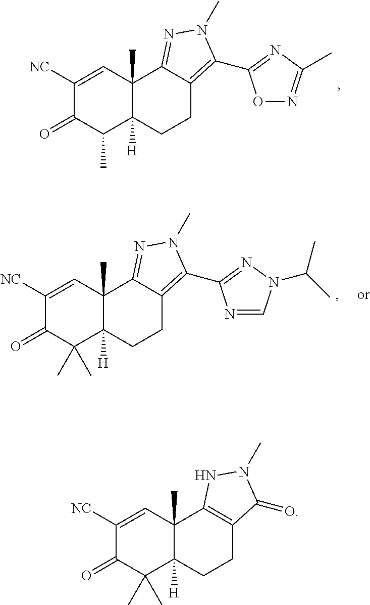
C1([NC])=CC2(C)C([H])(C(C)C1=O)CCC1=C(C3=NC(C)=NO3)N(C)N=C21.C1([NC])=CC2(C)C([H])(C(C)(C)C1=O)CCC1=C(C3=NN(C(C)C)C=N3)N(C)N=C21.C1([NC])=CC2(C)C([H])(C(C)(C)C1=O)CCC1=C2NN(C)C1=O
